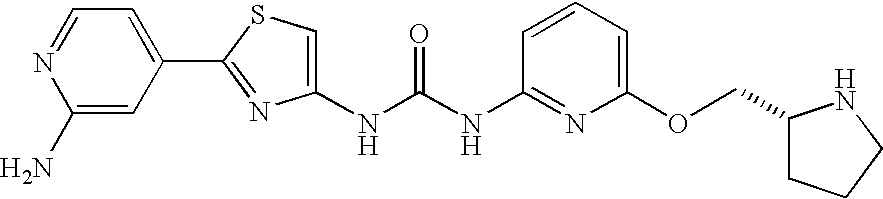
C(NC1=NC(OCC2CCCN2)=CC=C1)(=O)NC1=CSC(C2=CC=NC(N)=C2)=N1
